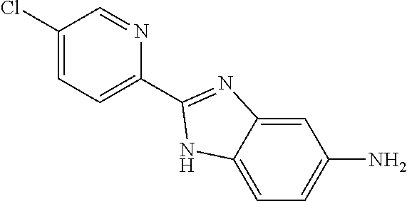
C12=CC(N)=CC=C1NC(C1=CC=C(Cl)C=N1)=N2
